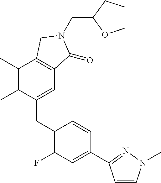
C(N1C(=O)C2=C(C(C)=C(C)C(CC3=C(F)C=C(C4=NN(C)C=C4)C=C3)=C2)C1)C1OCCC1
